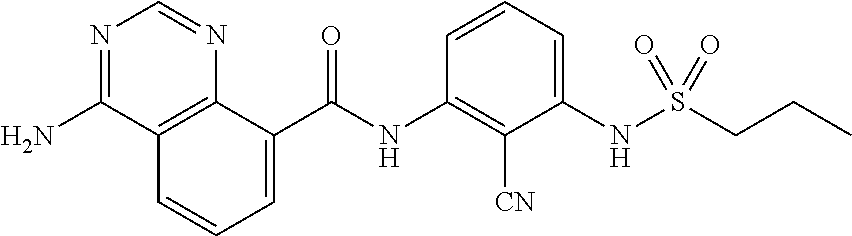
C12=C(C(C(NC3=C([CN])C(NS(CCC)(=O)=O)=CC=C3)=O)=CC=C1)N=CN=C2N
